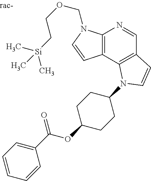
C[Si](CCOCN1C2=C(C=C1)C1=C(C=N2)C=CN1C1CCC(OC(C2=CC=CC=C2)=O)CC1)(C)C
